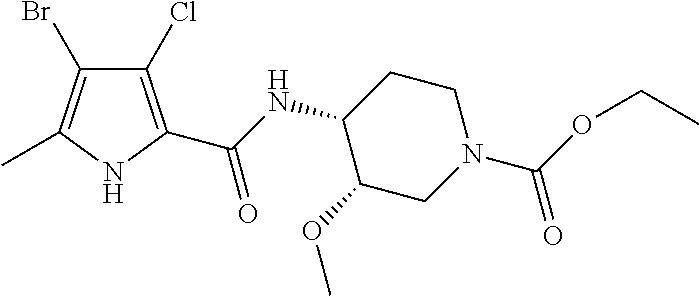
C1CC(NC(=O)C2=C(Cl)C(Br)=C(C)N2)C(OC)CN1C(OCC)=O
